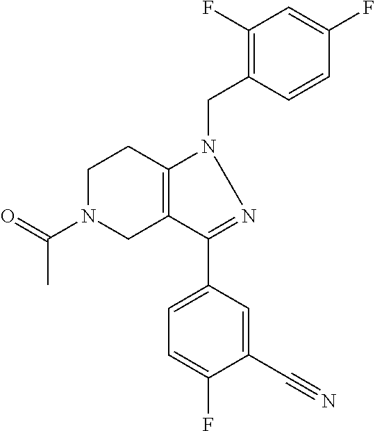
C1N(C(=O)C)CC2=C(C1)N(CC1=C(F)C=C(F)C=C1)N=C2C1=CC=C(F)C(C#N)=C1
